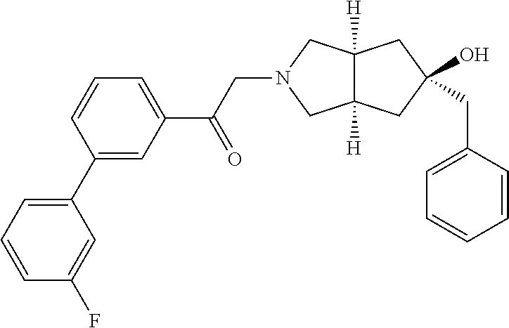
C12([H])C([H])(CC(CC3=CC=CC=C3)(O)C1)CN(CC(C1=CC=CC(C3=CC=CC(F)=C3)=C1)=O)C2
